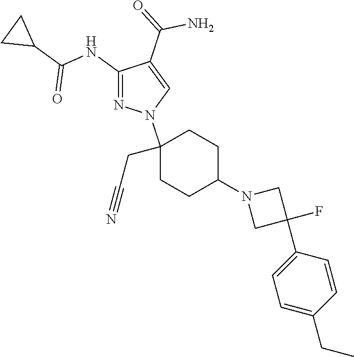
C1(NC(C2CC2)=O)=NN(C2(CC#N)CCC(N3CC(F)(C4=CC=C(CC)C=C4)C3)CC2)C=C1C(=O)N
